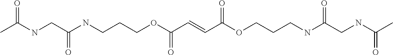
C(NCC(NCCCOC(C=CC(OCCCNC(CNC(C)=O)=O)=O)=O)=O)(C)=O
